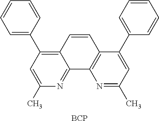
C1=CC=CC=C1C1=C2C(=NC(C)=C1)C1=C(C=C2)C(C2=CC=CC=C2)=CC(C)=N1.[BCP]
